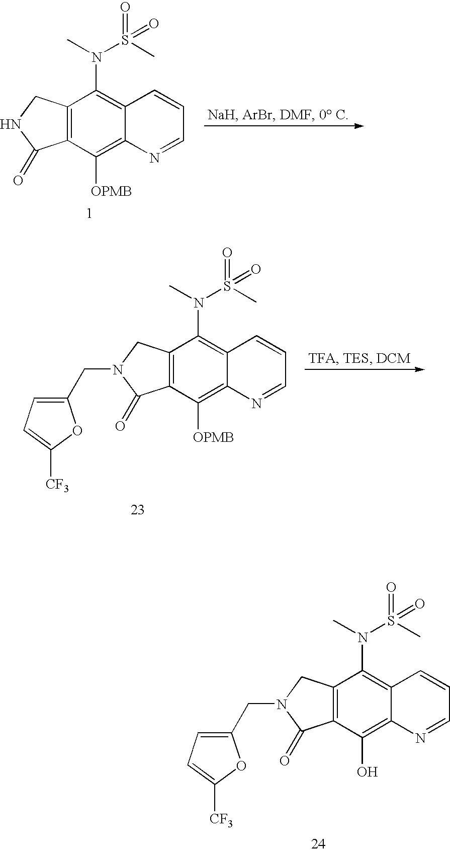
C12=C(C([OPMB])=C3C(=C1N(C)S(C)(=O)=O)C=CC=N3)C(=O)NC2.C12=C(C([OPMB])=C3C(=C1N(C)S(C)(=O)=O)C=CC=N3)C(=O)N(CC1=CC=C([CF3])O1)C2.C12=C(C(O)=C3C(=C1N(C)S(C)(=O)=O)C=CC=N3)C(=O)N(CC1=CC=C([CF3])O1)C2
